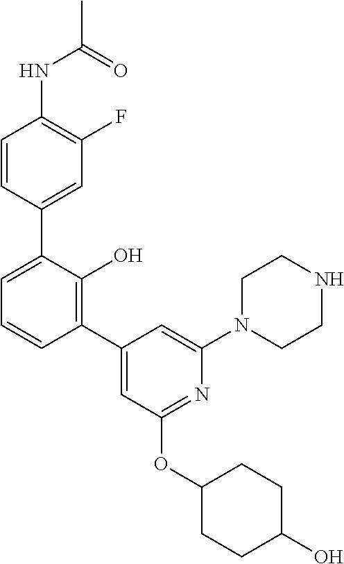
C1=C(C2=CC(F)=C(NC(C)=O)C=C2)C(O)=C(C2=CC(OC3CCC(O)CC3)=NC(N3CCNCC3)=C2)C=C1
